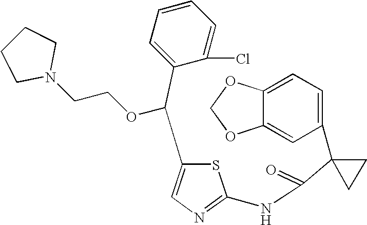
C1=C2C(=CC(C3(C(=O)NC4=NC=C(C(C5=CC=CC=C5Cl)OCCN5CCCC5)S4)CC3)=C1)OCO2
